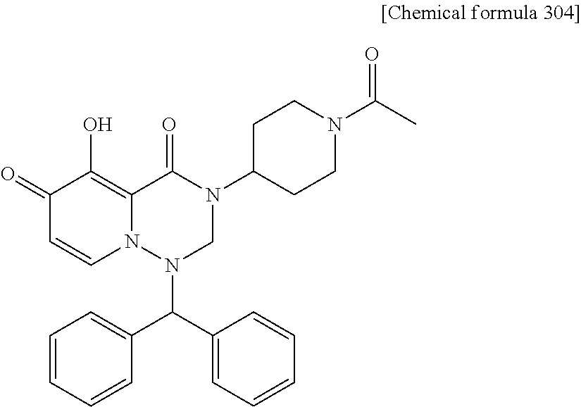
C1=CC=CC(C(C2=CC=CC=C2)N2CN(C3CCN(C(=O)C)CC3)C(=O)C3=C(O)C(=O)C=CN23)=C1
